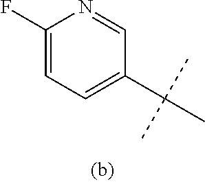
C1(F)=CC=C(C(C)(C)C)C=N1
